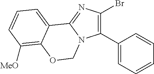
C1(C2=CC=CC=C2)=C(Br)N=C2N1COC1=C([MeO])C=CC=C21
